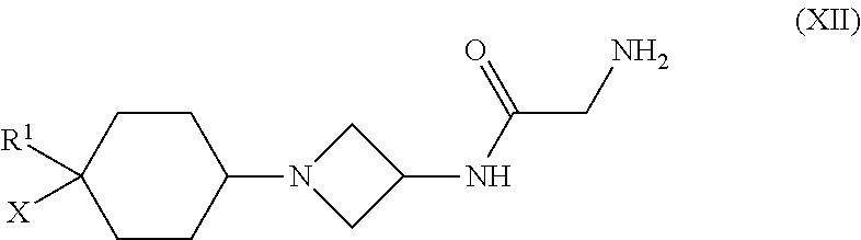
C1([R1])([X])CCC(N2CC(NC(CN)=O)C2)CC1
